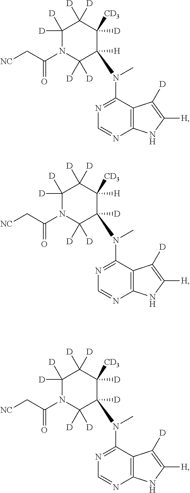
C12=C(C(N(C)C3([H])C([D])([D])N(C(C[NC])=O)C([D])([D])C([D])([D])C3([D])[CD3])=NC=N1)C([D])=C([H])N2.C12=C(C(N(C)C3([D])C([D])([D])N(C(C[NC])=O)C([D])([D])C([D])([D])C3([H])[CD3])=NC=N1)C([D])=C([H])N2.C12=C(C(N(C)C3([D])C([D])([D])N(C(C[NC])=O)C([D])([D])C([D])([D])C3([D])[CD3])=NC=N1)C([D])=C([H])N2
